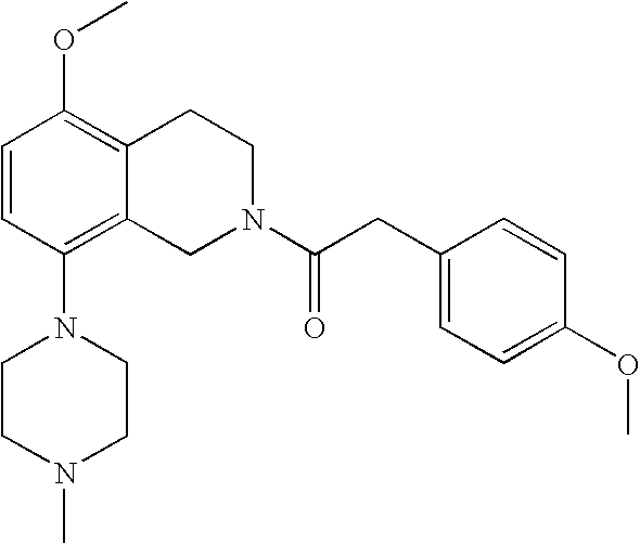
C1=CC(N2CCN(C)CC2)=C2C(=C1OC)CCN(C(CC1=CC=C(OC)C=C1)=O)C2
